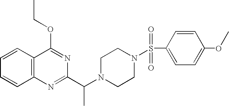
C1=CC2=C(C=C1)N=C(C(N1CCN(S(C3=CC=C(OC)C=C3)(=O)=O)CC1)C)N=C2OCC
